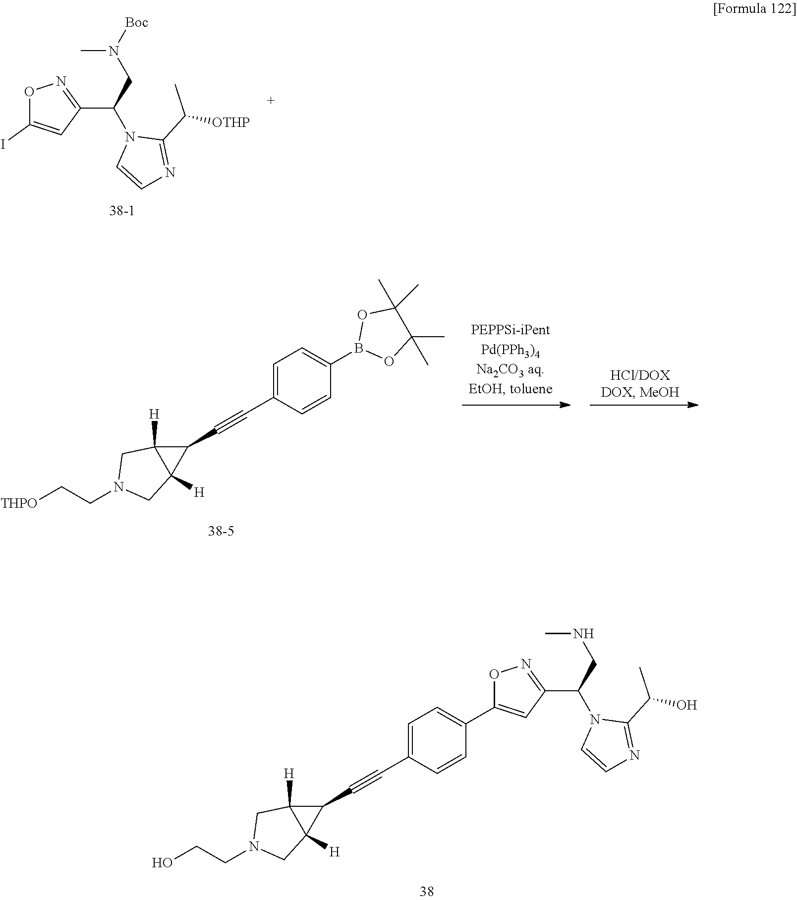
C1(C(CN([Boc])C)N2C=CN=C2C(C)[OTHP])=NOC(I)=C1.C1=C(C#CC2C3([H])C2([H])CN(CC[THPO])C3)C=CC(B2OC(C)(C)C(C)(C)O2)=C1.C1=C(C#CC2C3([H])C2([H])CN(CCO)C3)C=CC(C2=CC(C(CNC)N3C=CN=C3C(C)O)=NO2)=C1
